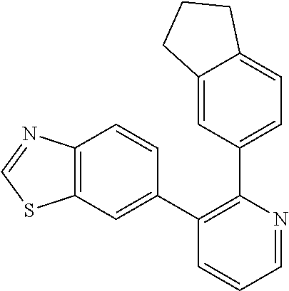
C12=CC(C3=C(C4=CC5=C(C=C4)N=CS5)C=CC=N3)=CC=C1CCC2
